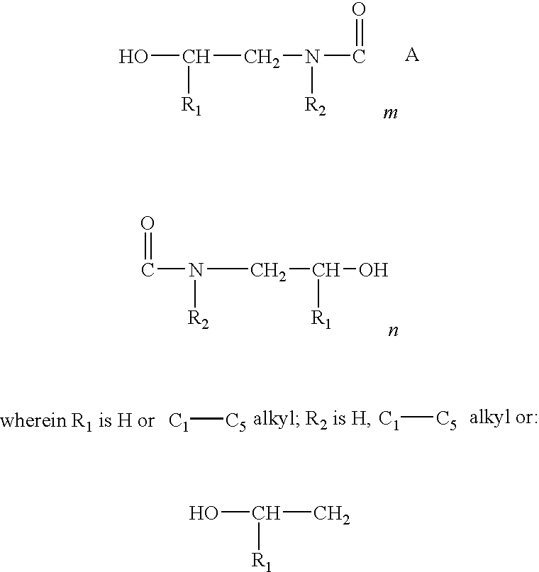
OC(CN(C=O)[R2])[R1].OC(CN(C=O)[R2])[R1].[C1][C5].[C1][C5].OC(C)[R1]
